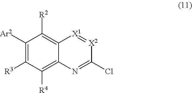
C1([Ar2])=C([R3])C([R4])=C2C(=C1[R2])[X1]=[X2]C(Cl)=N2
